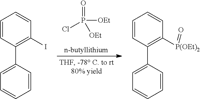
O=P(Cl)([OEt])[OEt].C1=CC(C2=CC=CC=C2)=C(I)C=C1.C1=CC(C2=CC=CC=C2)=C([P(OEt)2]=O)C=C1
